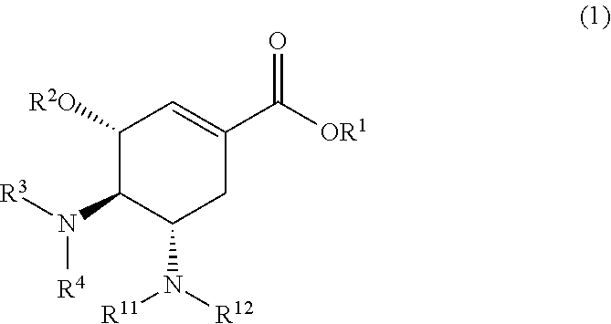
C1([R2O])C(N([R3])[R4])C(N([R11])[R12])CC(C([OR1])=O)=C1
